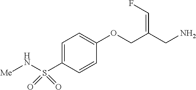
C1=C(S(N[Me])(=O)=O)C=CC(OCC(CN)=CF)=C1
